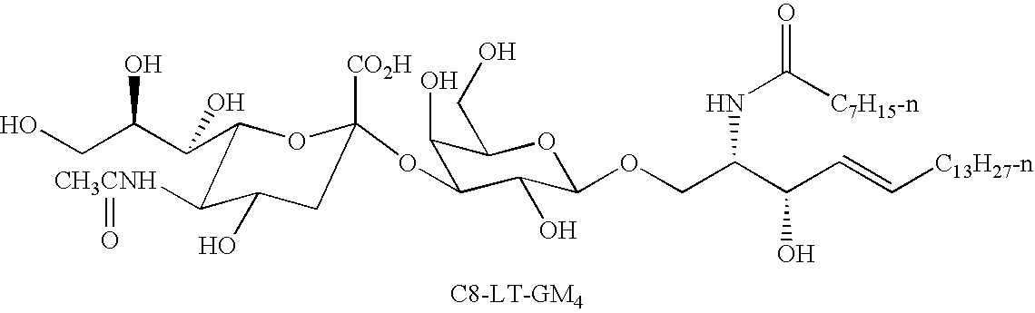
O(CC(C(C=C[C13H27-n])O)NC(=O)[C7H15-n])C1C(O)C(OC2([CO2H])CC(O)C([CH3CNH]=O)C(C(C(CO)O)O)O2)C(O)C(CO)O1
